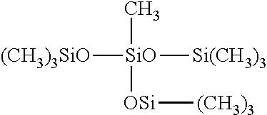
[(CH3)3SiO][SiO](C)([OSi][(CH3)3])[Si(CH3)3]
